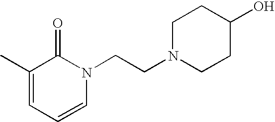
C1N(CCN2C(=O)C(C)=CC=C2)CCC(O)C1
